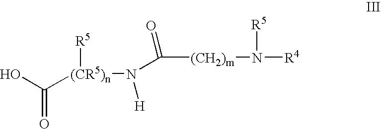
OC(=O)[(CR5)n](N(C([(CH2)m]N([R4])[R5])=O)[H])[R5]
